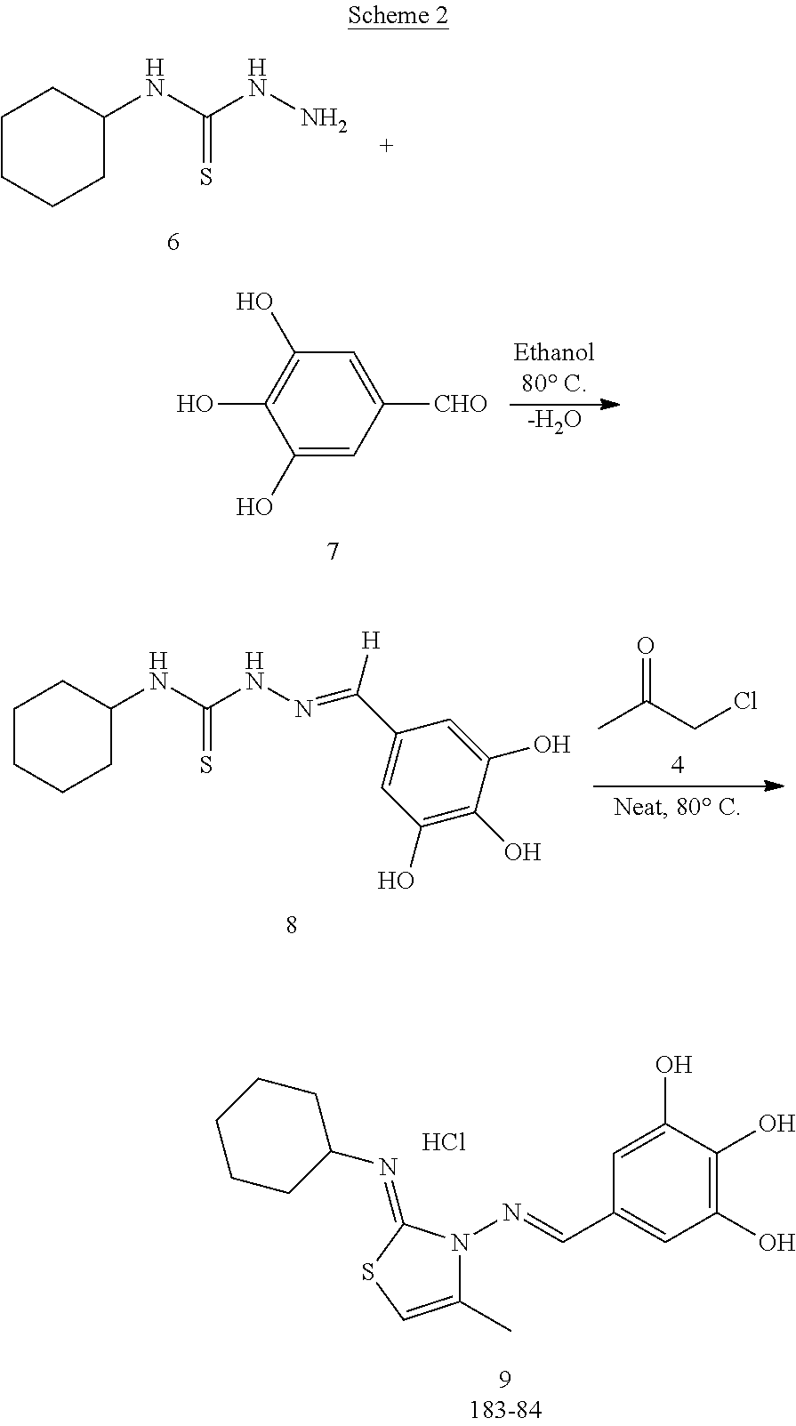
C1(O)=CC([CHO])=CC(O)=C1O.[-H2O].C1CCCC(NC(=S)NN)C1.CC(CCl)=O.C1CCCC(NC(=S)NN=C(C2=CC(O)=C(O)C(O)=C2)[H])C1.C1=C(O)C(O)=C(O)C=C1C=NN1C(C)=CSC1=NC1CCCCC1.Cl
